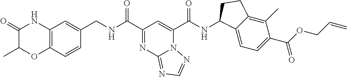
N12C(C(NC3C4=CC=C(C(OCC=C)=O)C(C)=C4CC3)=O)=CC(C(NCC3=CC4=C(C=C3)OC(C)C(=O)N4)=O)=NC1=NC=N2
